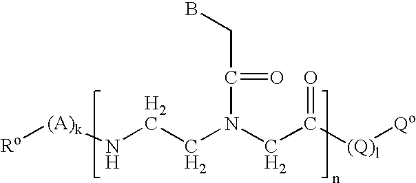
[Ro][(A)k]NCCN(CC([(Q)l][Qo])=O)C(CB)=O
